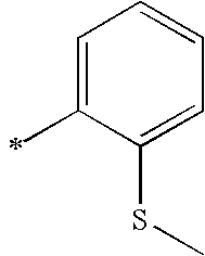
C1=C(C)C(SC)=CC=C1
